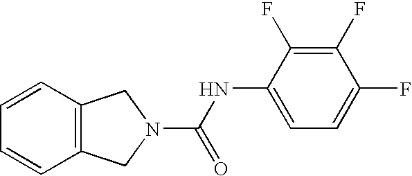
C12=C(C=CC=C1)CN(C(NC1=CC=C(F)C(F)=C1F)=O)C2
